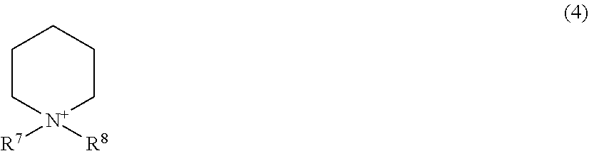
C1C[N+]([R7])([R8])CCC1
